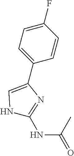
C1(NC(=O)C)=NC(C2=CC=C(F)C=C2)=CN1
